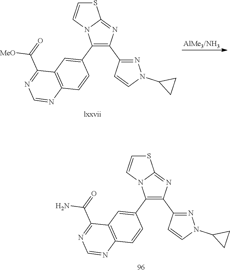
C1(C2=CC3=C(C=C2)N=CN=C3C(=O)N)=C(C2=NN(C3CC3)C=C2)N=C2N1C=CS2.C1(C2=CC3=C(C=C2)N=CN=C3C(=O)[MeO])=C(C2=NN(C3CC3)C=C2)N=C2N1C=CS2.[AlMe3/NH3]
